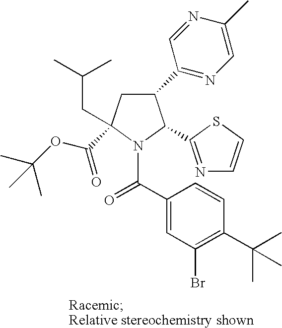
C1(C2=NC=C(C)N=C2)CC(C(OC(C)(C)C)=O)(CC(C)C)N(C(C2=CC(Br)=C(C(C)(C)C)C=C2)=O)C1C1=NC=CS1
